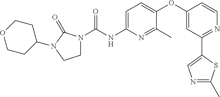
N1(C(NC2=CC=C(OC3=CC(C4=CN=C(C)S4)=NC=C3)C(C)=N2)=O)CCN(C2CCOCC2)C1=O
